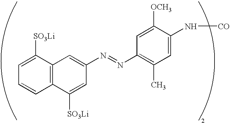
C12=C(C([SO3Li])=CC=C1)C=C(N=NC1=C(C)C=C(N[CO])C([OCH3])=C1)C=C2[SO3Li]
